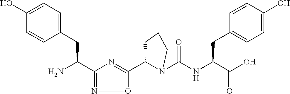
C1(C(N)CC2=CC=C(O)C=C2)=NOC(C2N(C(NC(C(O)=O)CC3=CC=C(O)C=C3)=O)CCC2)=N1
